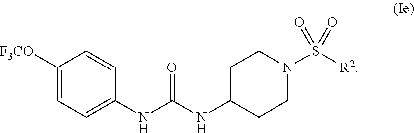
C1=C(NC(NC2CCN(S([R2])(=O)=O)CC2)=O)C=CC([F3CO])=C1
